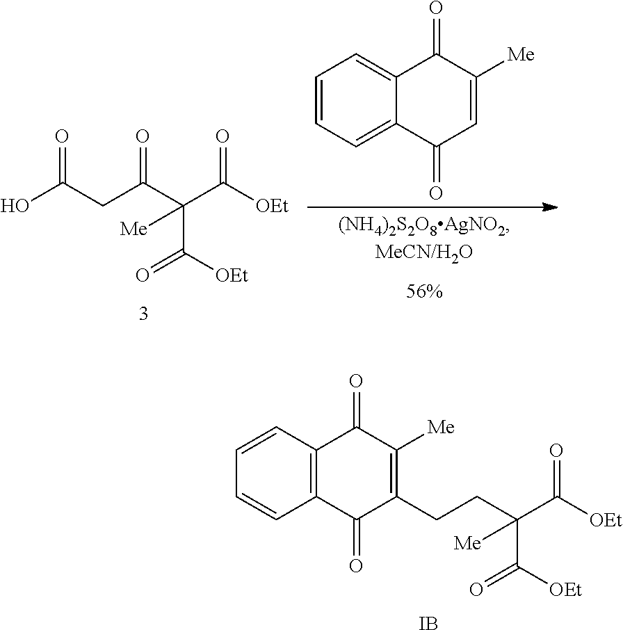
C(C(=O)C(C([OEt])=O)(C(=O)[OEt])[Me])C(O)=O.C1=CC=C2C(=C1)C(=O)C([Me])=CC2=O.C(CC(C([OEt])=O)(C(=O)[OEt])[Me])C1=C([Me])C(=O)C2=C(C=CC=C2)C1=O.[IB]
